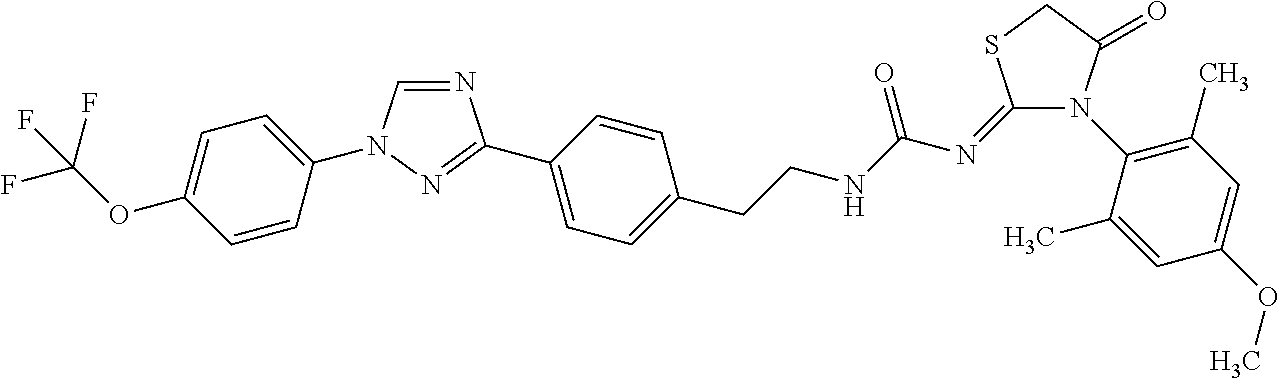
N1=CN(C2=CC=C(OC(F)(F)F)C=C2)N=C1C1=CC=C(CCNC(N=C2SCC(=O)N2C2=C(C)C=C(OC)C=C2C)=O)C=C1
